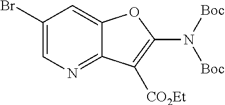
C1(Br)=CN=C2C(=C1)OC(N([Boc])[Boc])=C2[CO2Et]
